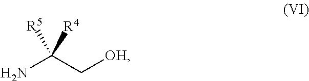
NC(C[OH])([R4])[R5]
